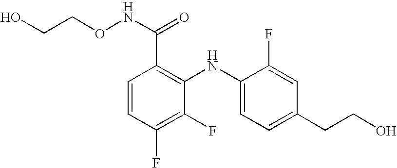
C1=CC(F)=C(F)C(NC2=CC=C(CCO)C=C2F)=C1C(NOCCO)=O
